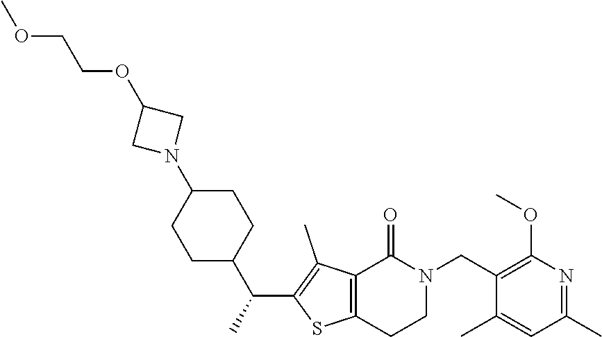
C1(C)=CC(C)=NC(OC)=C1CN1CCC2=C(C(C)=C(C(C)C3CCC(N4CC(OCCOC)C4)CC3)S2)C1=O
